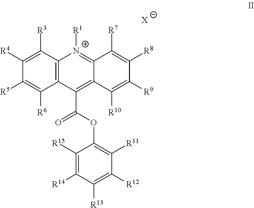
C1([R4])=C([R3])C2=C(C([R6])=C1[R5])C(C(=O)OC1=C([R11])C([R12])=C([R13])C([R14])=C1[R15])=C1C(=[N+]2[R1])C([R7])=C([R8])C([R9])=C1[R10].[X]
